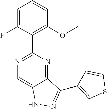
C1=C(F)C(C2=NC=C3C(=N2)C(C2=CSC=C2)=NN3)=C(OC)C=C1
